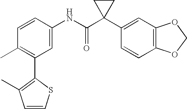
C1=CC(NC(C2(C3=CC4=C(C=C3)OCO4)CC2)=O)=CC(C2=C(C)C=CS2)=C1C
